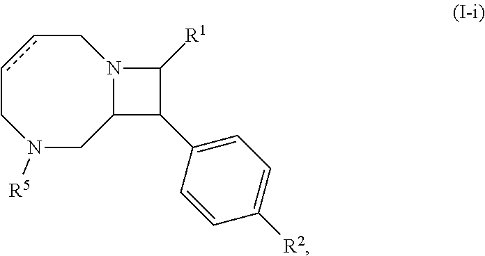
C12N(C([R1])C1C1=CC=C([R2])C=C1)CccCN([R5])C2
